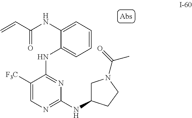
C1([F3C])=CN=C(NC2CN(C(=O)C)CC2)N=C1NC1=CC=CC=C1NC(C=C)=O
